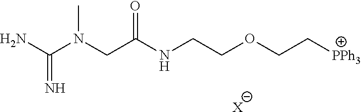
CN(CC(NCCOCC[PPh3])=O)C(N)=N.[X]
